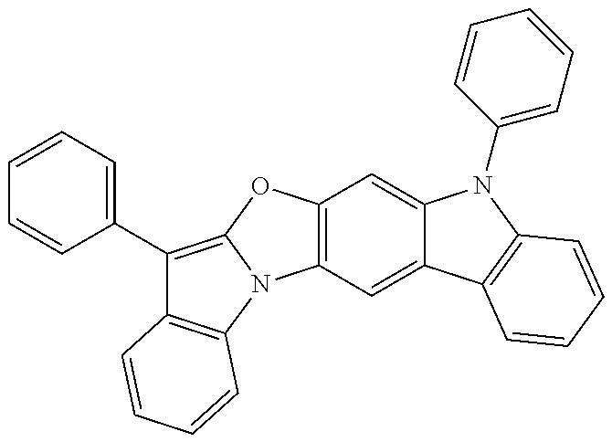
C12=C(C=C3C(=C1)N(C1=CC=CC=C1)C1=C3C=CC=C1)N1C(=C(C3=CC=CC=C3)C3=C1C=CC=C3)O2
